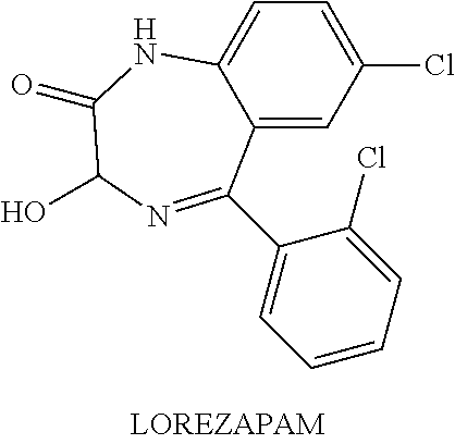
C12=CC(Cl)=CC=C1NC(=O)C(O)N=C2C1=CC=CC=C1Cl
